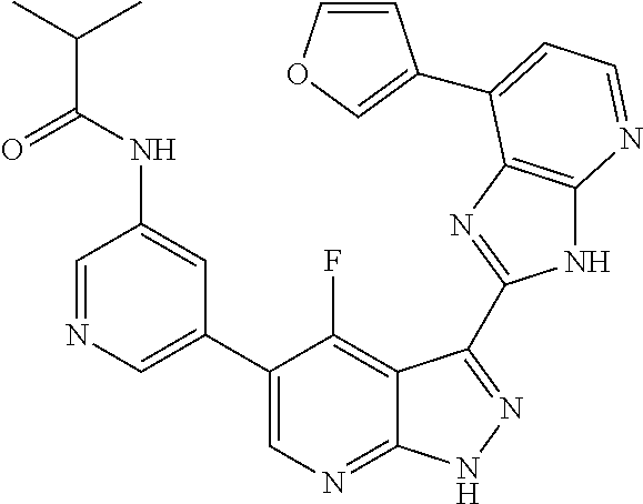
C1=NC=C(C2=CN=C3C(=C2F)C(C2=NC4=C(N2)N=CC=C4C2=COC=C2)=NN3)C=C1NC(C(C)C)=O
